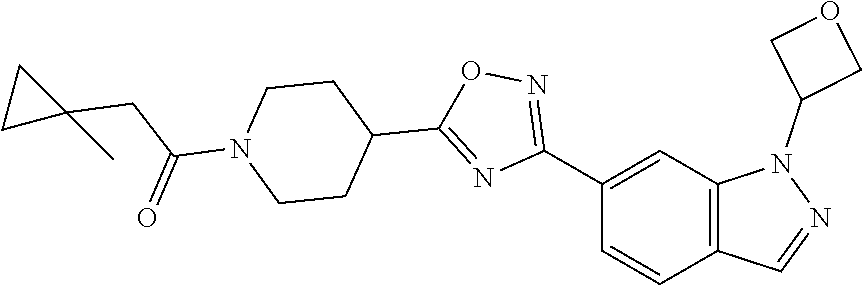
C1(C2=NOC(C3CCN(C(CC4(C)CC4)=O)CC3)=N2)=CC2=C(C=C1)C=NN2C1COC1
